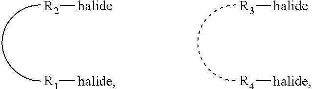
[R2][halide].[R1][halide].[R3][halide].[R4][halide]
